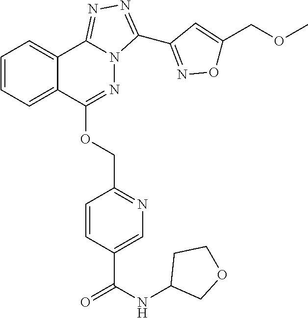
C1=CC(C(=O)NC2COCC2)=CN=C1COC1=NN2C(=NN=C2C2=NOC(COC)=C2)C2=CC=CC=C21
